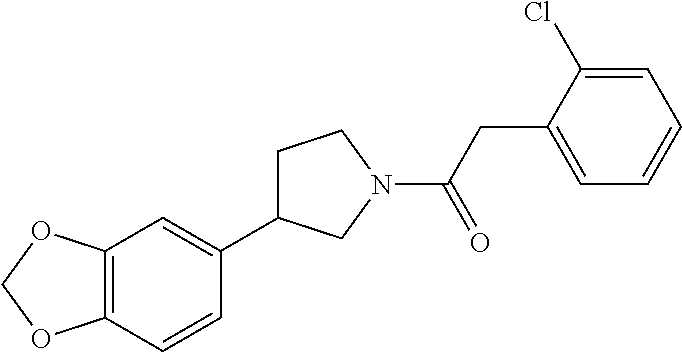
C12=C(C=CC(C3CCN(C(CC4=CC=CC=C4Cl)=O)C3)=C1)OCO2
